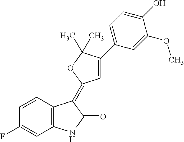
C1=CC(F)=CC2=C1C(=C1C=C(C3=CC=C(O)C(OC)=C3)C(C)(C)O1)C(=O)N2
